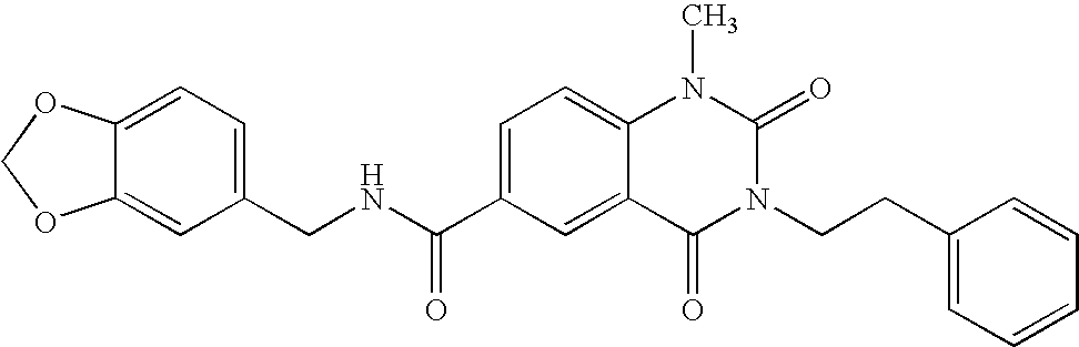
C12=CC(CNC(C3=CC=C4C(=C3)C(=O)N(CCC3=CC=CC=C3)C(=O)N4C)=O)=CC=C1OCO2
